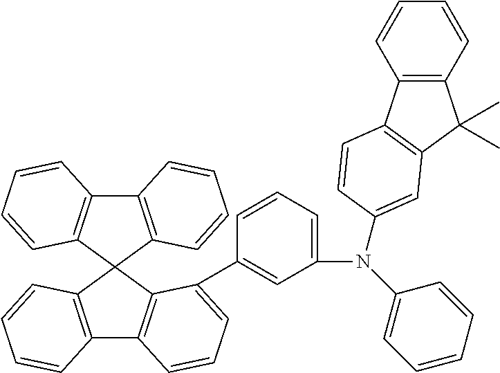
C12=C(C3(C4=C1C=CC=C4C1=CC(N(C4=CC=CC=C4)C4=CC5=C(C6=C(C5(C)C)C=CC=C6)C=C4)=CC=C1)C1=C(C4=C3C=CC=C4)C=CC=C1)C=CC=C2
